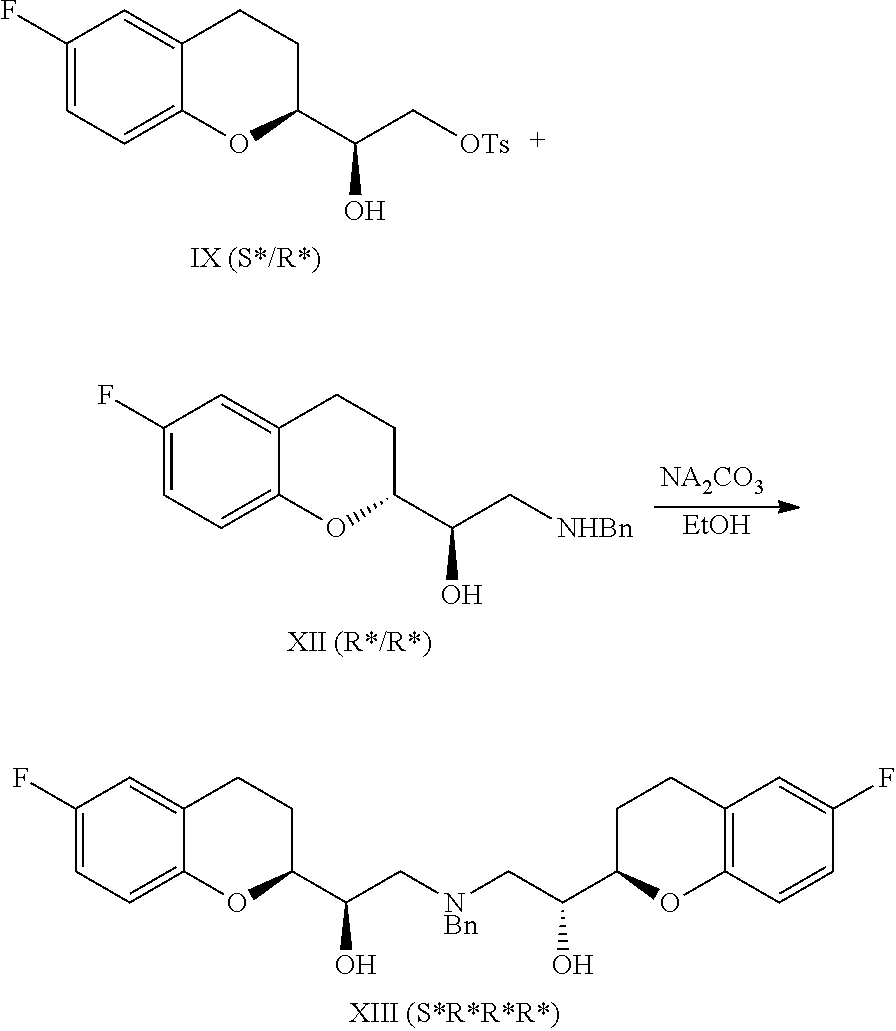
C1(F)=CC=C2C(=C1)CCC(C(C[OTs])O)O2.[EtOH].C1(F)=CC=C2C(=C1)CCC(C(C[NHBn])O)O2.C1(F)=CC=C2C(=C1)CCC(C(C[NBn]CC(C1OC3=C(CC1)C=C(F)C=C3)O)O)O2
